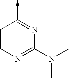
C1=CN=C(N(C)C)N=C1->C
